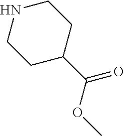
N1CCC(C(OC)=O)CC1
